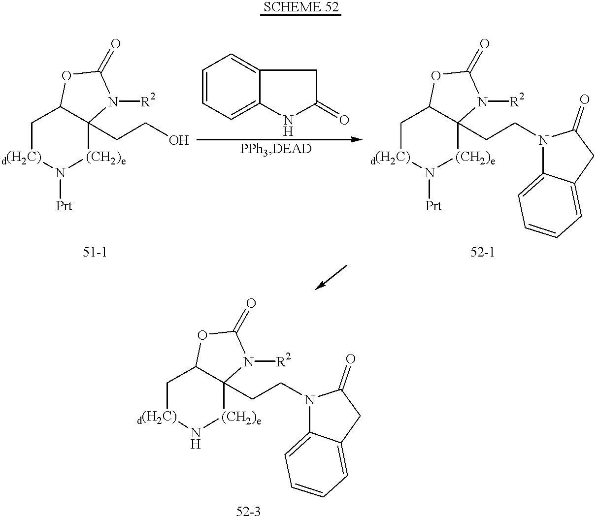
N1([Prt])[(CH2)e]C2(CCO)C(C[d(H2C)]1)OC(=O)N2[R2].C1=CC=C2C(=C1)CC(=O)N2.N1([Prt])[(CH2)e]C2(CCN3C(=O)CC4=CC=CC=C34)C(C[d(H2C)]1)OC(=O)N2[R2].N1[(CH2)e]C2(CCN3C(=O)CC4=CC=CC=C34)C(C[d(H2C)]1)OC(=O)N2[R2]
